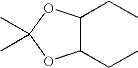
C1(CC)C(CC)OC(C)(C)O1
